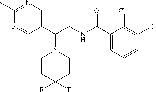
C1(C)=NC=C(C(CNC(C2=CC=CC(Cl)=C2Cl)=O)N2CCC(F)(F)CC2)C=N1
